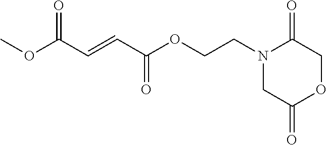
N1(CCOC(C=CC(OC)=O)=O)CC(=O)OCC1=O
